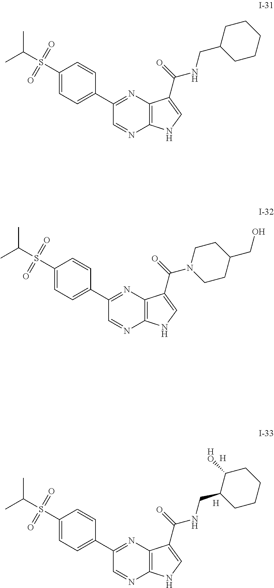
C1(S(C(C)C)(=O)=O)=CC=C(C2=NC3=C(N=C2)NC=C3C(=O)NCC2CCCCC2)C=C1.C1(S(C(C)C)(=O)=O)=CC=C(C2=NC3=C(N=C2)NC=C3C(=O)N2CCC(CO)CC2)C=C1.C1(S(C(C)C)(=O)=O)=CC=C(C2=NC3=C(N=C2)NC=C3C(=O)NCC2CCCCC2[HO])C=C1.[H].[H]
